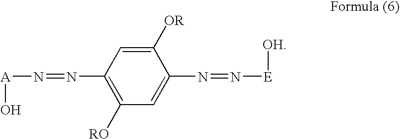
C1([OR])=CC(N=N[A]O)=C([RO])C=C1N=N[E][OH]
